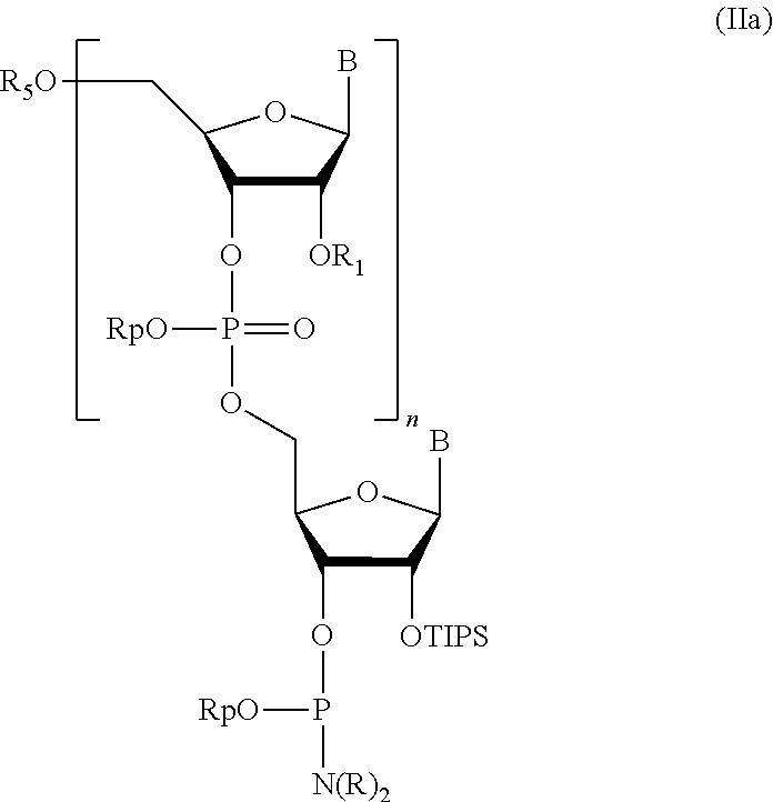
C1([OR1])C(OP(OCC2C(OP([N(R)2])[RpO])C([OTIPS])C(B)O2)(=O)[RpO])C(C[R5O])OC1B
